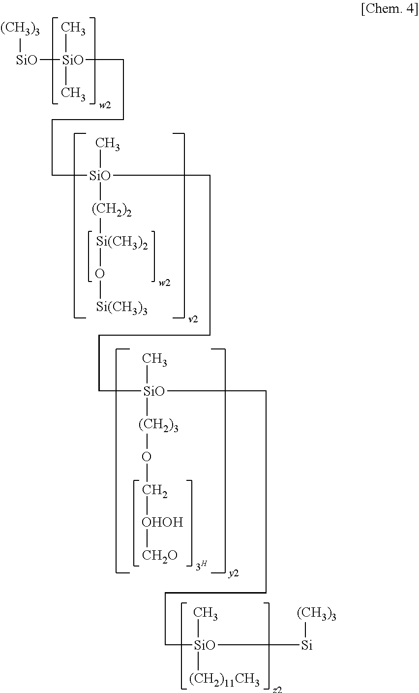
[(CH3)3][SiO][SiO](CCCC[SiO](CCCC[SiO](C)([(CH2)3]OC[OHOH][CH2O])CCCC[SiO]([(CH2)11CH3])(C)[Si][(CH3)3])(C)[(CH2)2][Si(CH3)2]O[Si(CH3)3])(C)C
